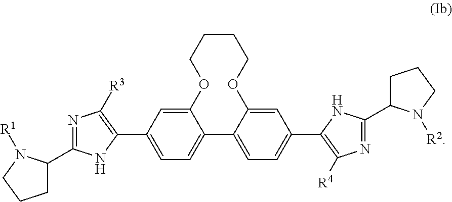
C12=CC(C3=C([R3])N=C(C4CCCN4[R1])N3)=CC=C1C1=CC=C(C3=C([R4])N=C(C4CCCN4[R2])N3)C=C1OCCCCO2
